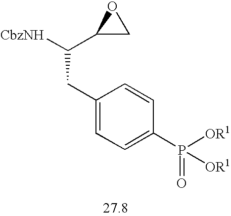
C1(CC([CbzNH])C2CO2)=CC=C(P([OR1])([OR1])=O)C=C1
